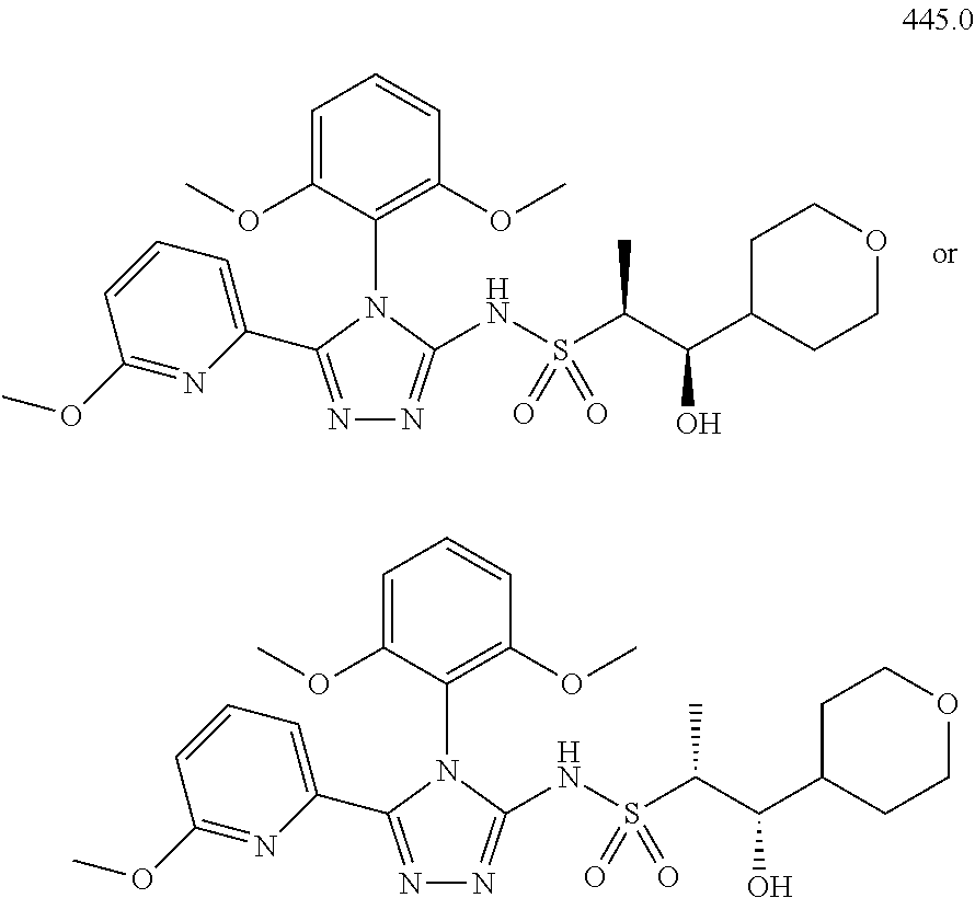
N1=C(C2=CC=CC(OC)=N2)N(C2=C(OC)C=CC=C2OC)C(NS(C(C(C2CCOCC2)O)C)(=O)=O)=N1.N1=C(C2=CC=CC(OC)=N2)N(C2=C(OC)C=CC=C2OC)C(NS(C(C(C2CCOCC2)O)C)(=O)=O)=N1
